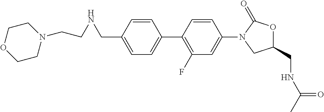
C(C1=CC=C(C2=C(F)C=C(N3CC(CNC(C)=O)OC3=O)C=C2)C=C1)NCCN1CCOCC1
